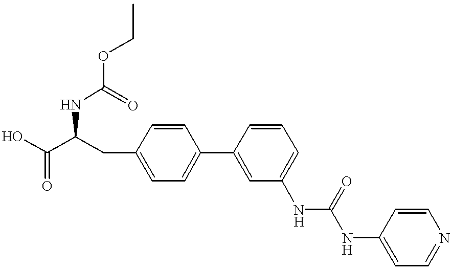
N(C(C(O)=O)CC1=CC=C(C2=CC(NC(=O)NC3=CC=NC=C3)=CC=C2)C=C1)C(=O)OCC
